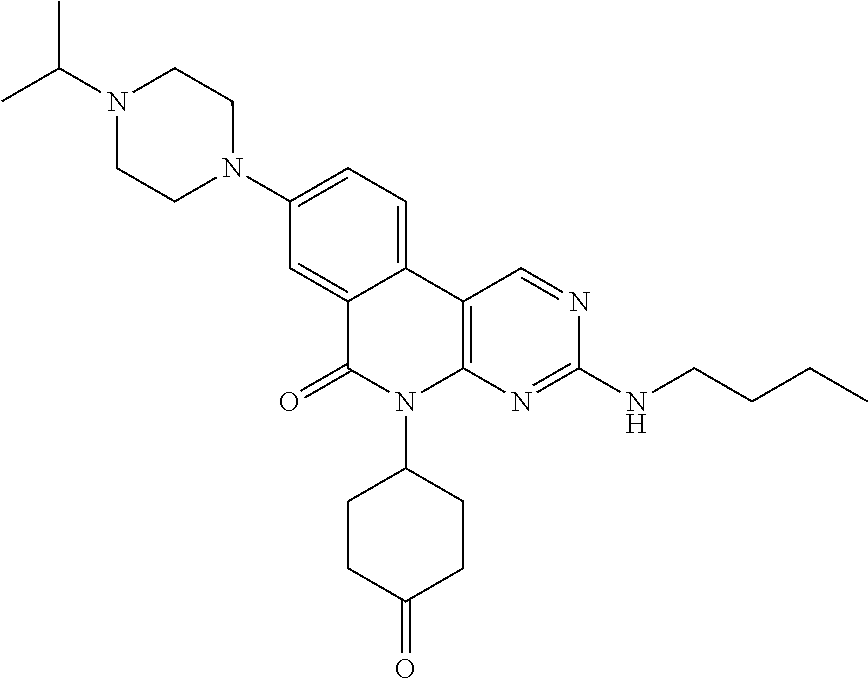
C12=C(N=C(NCCCC)N=C1)N(C1CCC(=O)CC1)C(=O)C1=CC(N3CCN(C(C)C)CC3)=CC=C21
